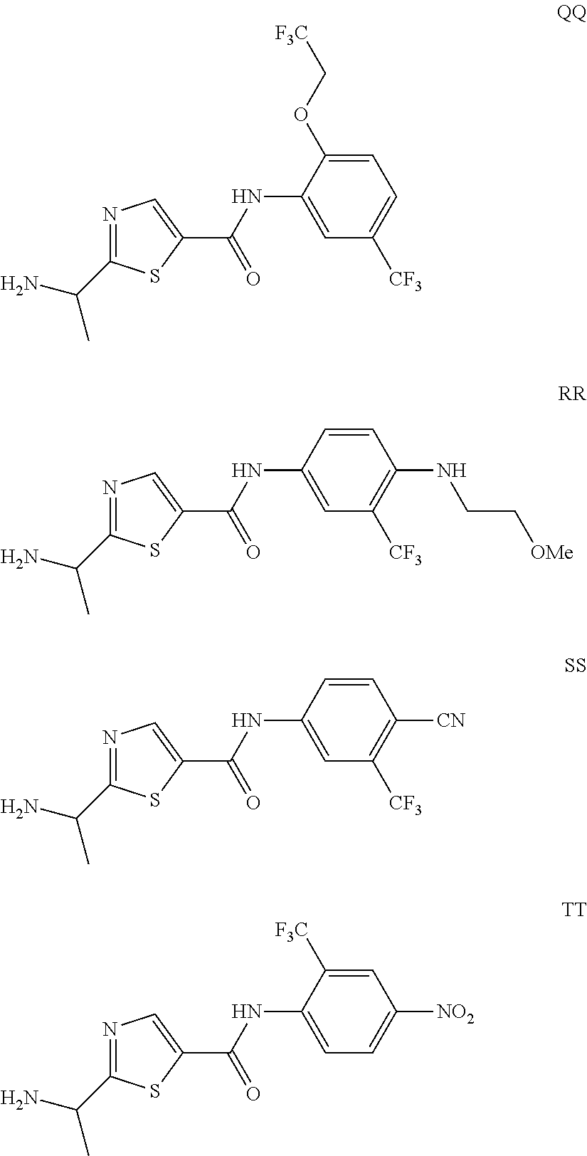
C1=C(OC[F3C])C(NC(C2=CN=C(C(N)C)S2)=O)=CC([CF3])=C1.C1=CC(NC(C2=CN=C(C(N)C)S2)=O)=CC([CF3])=C1NCC[OMe].C1=CC(NC(C2=CN=C(C(N)C)S2)=O)=CC([CF3])=C1[CN].C1=C([F3C])C(NC(C2=CN=C(C(N)C)S2)=O)=CC=C1[NO2]
